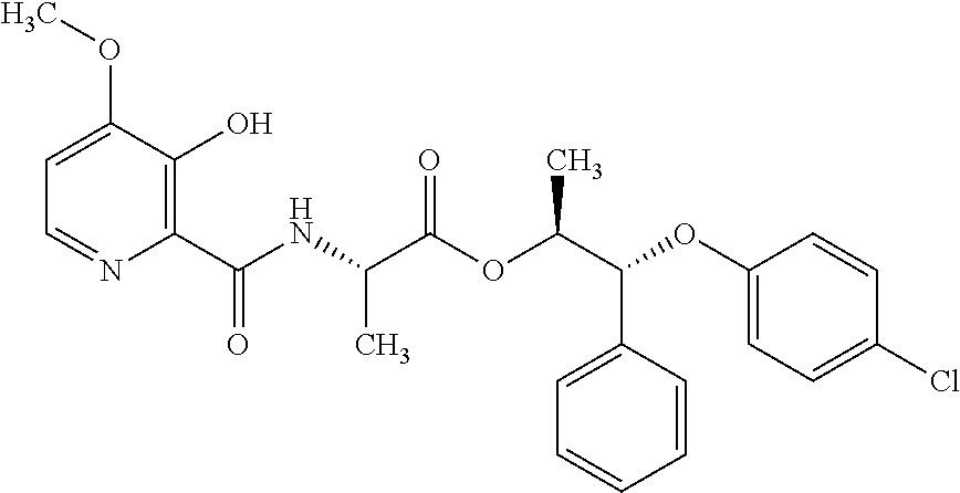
N(C(C(OC(C(OC1=CC=C(Cl)C=C1)C1=CC=CC=C1)C)=O)C)C(C1=C(O)C(OC)=CC=N1)=O
